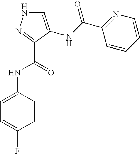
N1C=C(NC(C2=NC=CC=C2)=O)C(C(NC2=CC=C(F)C=C2)=O)=N1
